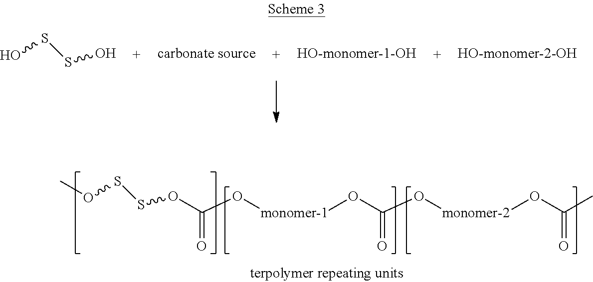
O(SSOC(O[monomer-1]OC(O[monomer-2]OC(C)=O)=O)=O)C.OSSO.[carbonate source].[HO-monomer-1-OH].[HO-monomer-2-OH]
